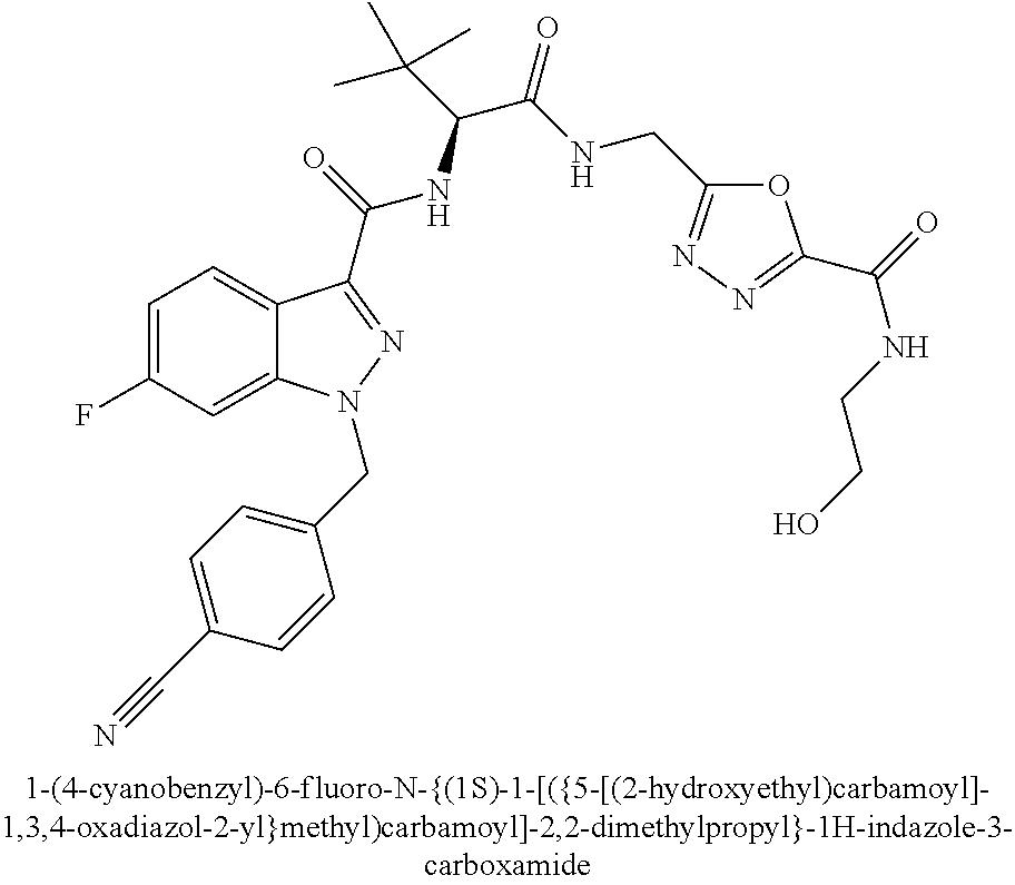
C1=C(F)C=C2C(=C1)C(C(=O)NC(C(C)(C)C)C(=O)NCC1=NN=C(C(=O)NCCO)O1)=NN2CC1=CC=C(C#N)C=C1
